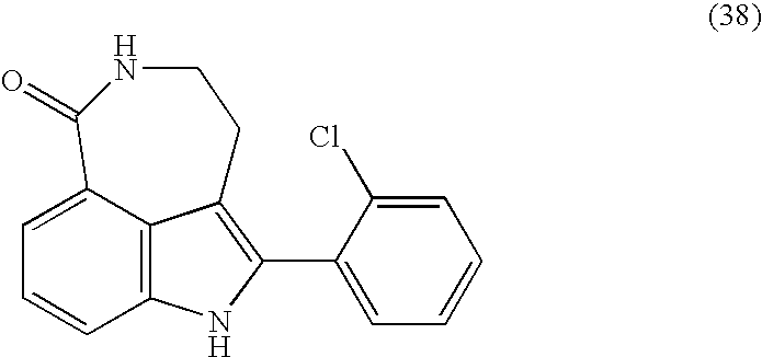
C12=C3C(=CC=C1)C(=O)NCCC3=C(C1=CC=CC=C1Cl)N2
